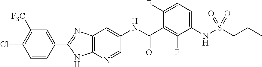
C1(C2=CC([F3C])=C(Cl)C=C2)=NC2=C(N1)N=CC(NC(C1=C(F)C(NS(CCC)(=O)=O)=CC=C1F)=O)=C2
